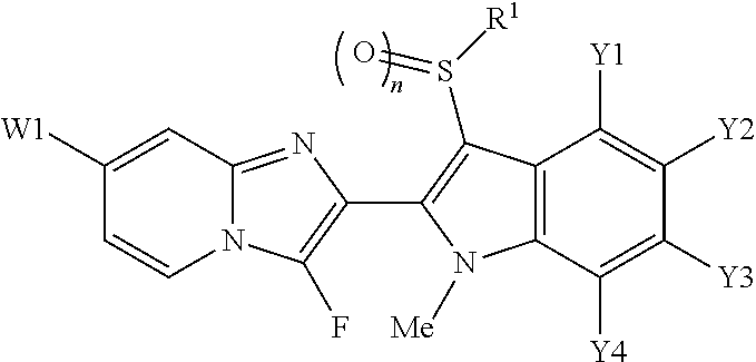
C1([W1])=CC2=NC(C3=C(S(=O)[R1])C4=C(C([Y4])=C([Y3])C([Y2])=C4[Y1])N3[Me])=C(F)N2C=C1
